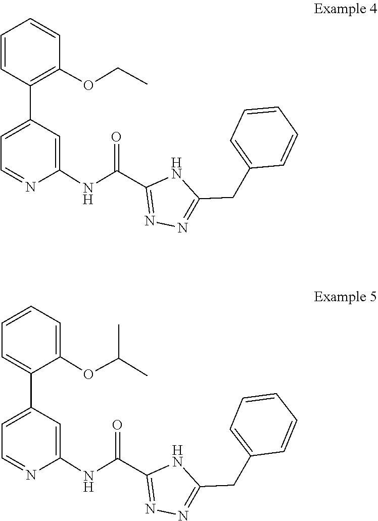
C1=CC(C2=CC=NC(NC(C3=NN=C(CC4=CC=CC=C4)N3)=O)=C2)=C(OCC)C=C1.C1=C(C2=CC=NC(NC(C3=NN=C(CC4=CC=CC=C4)N3)=O)=C2)C(OC(C)C)=CC=C1
